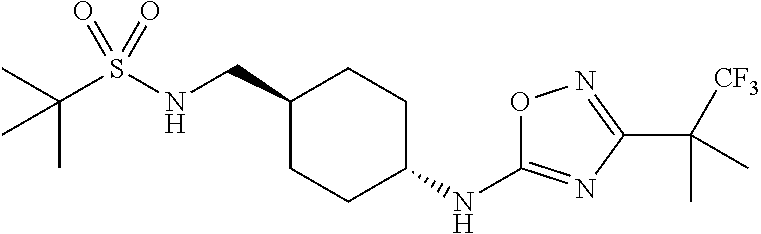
C(S(NCC1CCC(NC2=NC(C([CF3])(C)C)=NO2)CC1)(=O)=O)(C)(C)C
